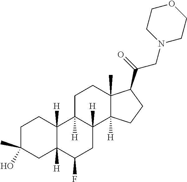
C1C(O)(C)CC2([H])C([H])(C1)C1([H])C([H])(CC2F)C2([H])C(C)(CC1)C(C(=O)CN1CCOCC1)CC2
